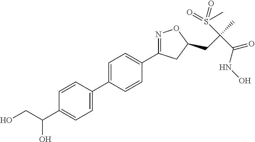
C1=C(C2=CC=C(C(CO)O)C=C2)C=CC(C2=NOC(CC(C)(S(=O)(=O)C)C(=O)NO)C2)=C1
